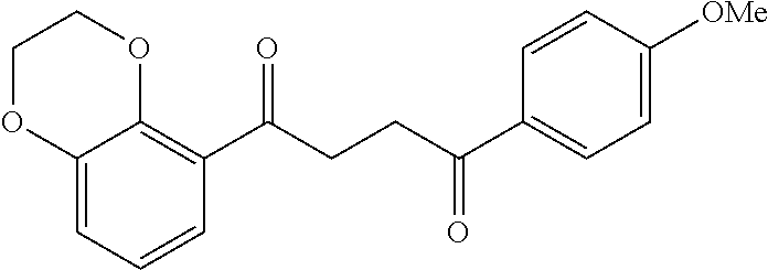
C12=CC=CC(C(CCC(C3=CC=C([OMe])C=C3)=O)=O)=C1OCCO2
